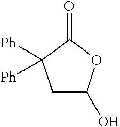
C1(O)CC([Ph])([Ph])C(=O)O1
